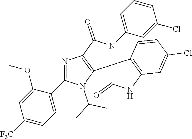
N1=C(C2=CC=C([F3C])C=C2OC)N(C(C)C)C2=C1C(=O)N(C1=CC=CC(Cl)=C1)C21C(=O)NC2=C1C=CC(Cl)=C2
